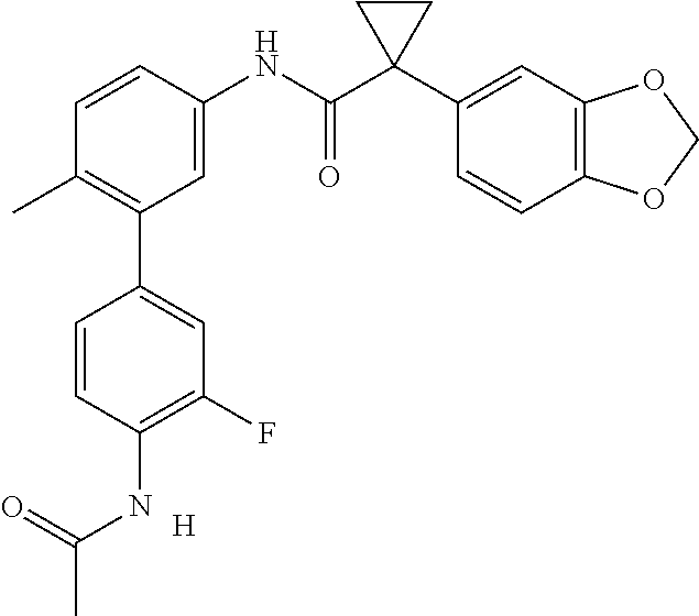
C1=C(NC(C2(C3=CC4=C(C=C3)OCO4)CC2)=O)C=CC(C)=C1C1=CC(F)=C(NC(C)=O)C=C1.[H]
